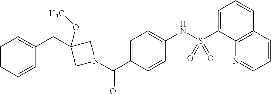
C(C1(OC)CN(C(C2=CC=C(NS(C3=CC=CC4=C3N=CC=C4)(=O)=O)C=C2)=O)C1)C1=CC=CC=C1
